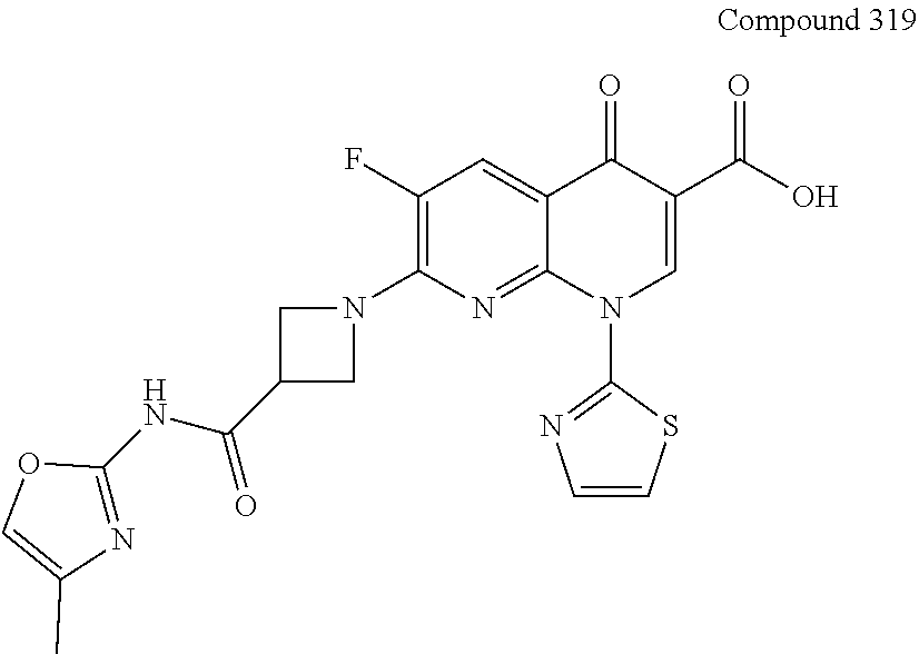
N1=C(NC(C2CN(C3=C(F)C=C4C(=N3)N(C3=NC=CS3)C=C(C(O)=O)C4=O)C2)=O)OC=C1C
